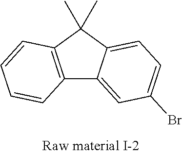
C12=C(C(C)(C)C3=CC=C(Br)C=C13)C=CC=C2
